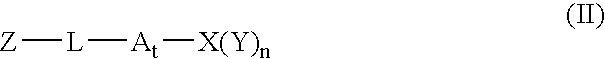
[L]([At][X(Y)n])[Z]
